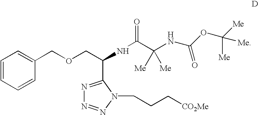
C1=CC=CC(COCC(NC(C(NC(OC([Me])([Me])[Me])=O)([Me])[Me])=O)C2=NN=NN2CCC[CO2Me])=C1
